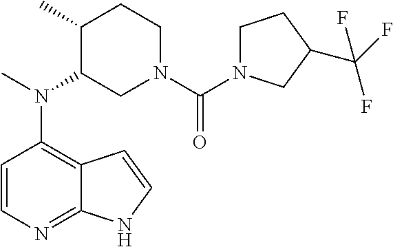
C12=C(N(C)C3CN(C(=O)N4CCC(C(F)(F)F)C4)CCC3C)C=CN=C1NC=C2
